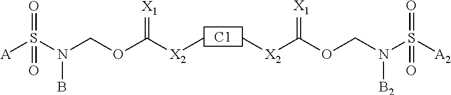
[C1].[A]S(N(COC([X2]C)=[X1])B)(=O)=O.C[X2]C(OCN(S([A2])(=O)=O)[B2])=[X1]
